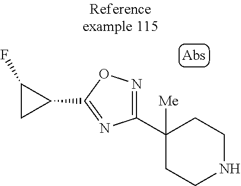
C1(C2([Me])CCNCC2)=NOC(C2CC2F)=N1
